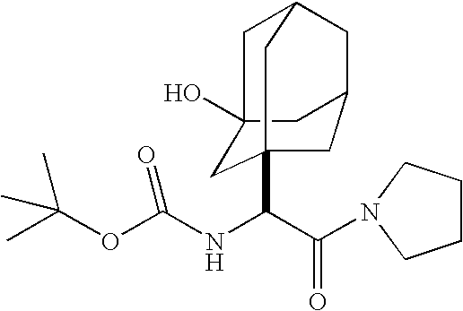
C(C(=O)N1CCCC1)(NC(OC(C)(C)C)=O)C12CC3(O)CC(CC(C1)C3)C2
